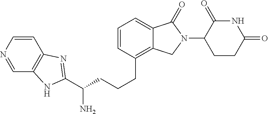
C(CCCC1=C2C(=CC=C1)C(=O)N(C1C(=O)NC(=O)CC1)C2)(N)C1=NC2=C(C=NC=C2)N1
